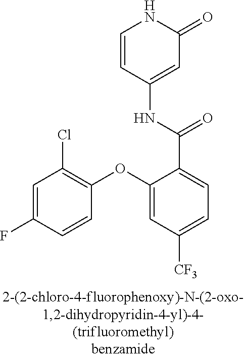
O(C1=CC([CF3])=CC=C1C(=O)NC1=CC(=O)NC=C1)C1=C(Cl)C=C(F)C=C1
